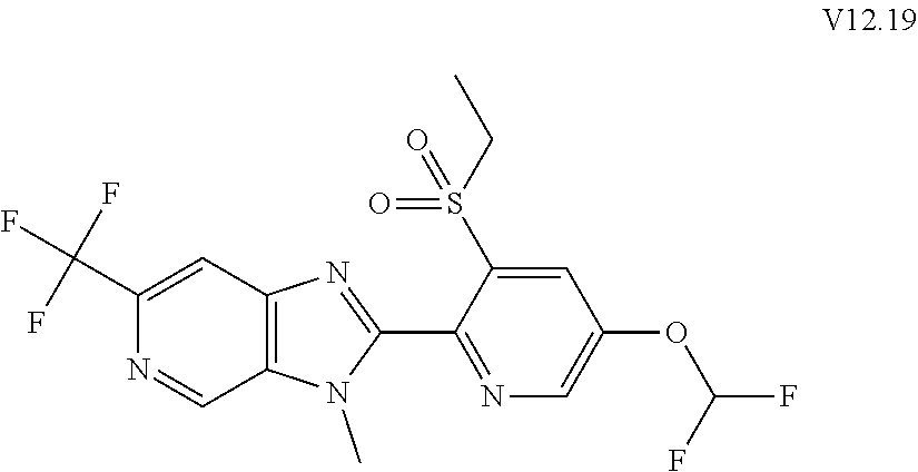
C1(C(F)(F)F)=CC2=C(C=N1)N(C)C(C1=NC=C(OC(F)F)C=C1S(=O)(CC)=O)=N2
